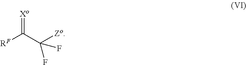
[Xo]=C(C([Zo])(F)F)[RF]
